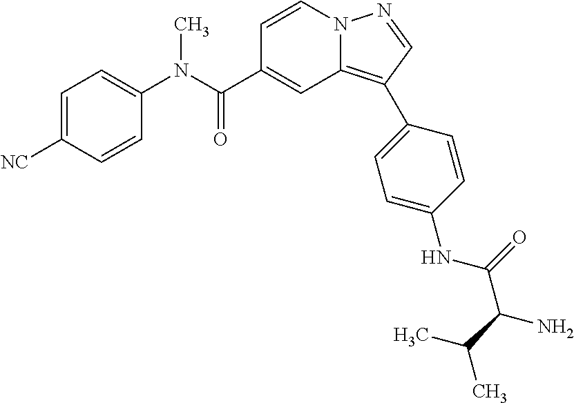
C1=CN2C(=C(C3=CC=C(NC(=O)C(C(C)C)N)C=C3)C=N2)C=C1C(N(C1=CC=C([NC])C=C1)C)=O
